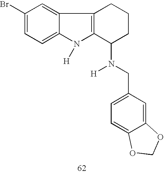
C1(Br)=CC=C2C(=C1)C1=C(N2[H])C(N([H])CC2=CC=C3C(=C2)OCO3)CCC1
